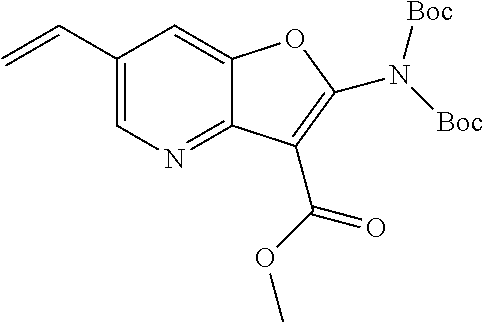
C1(C=C)=CN=C2C(=C1)OC(N([Boc])[Boc])=C2C(OC)=O
